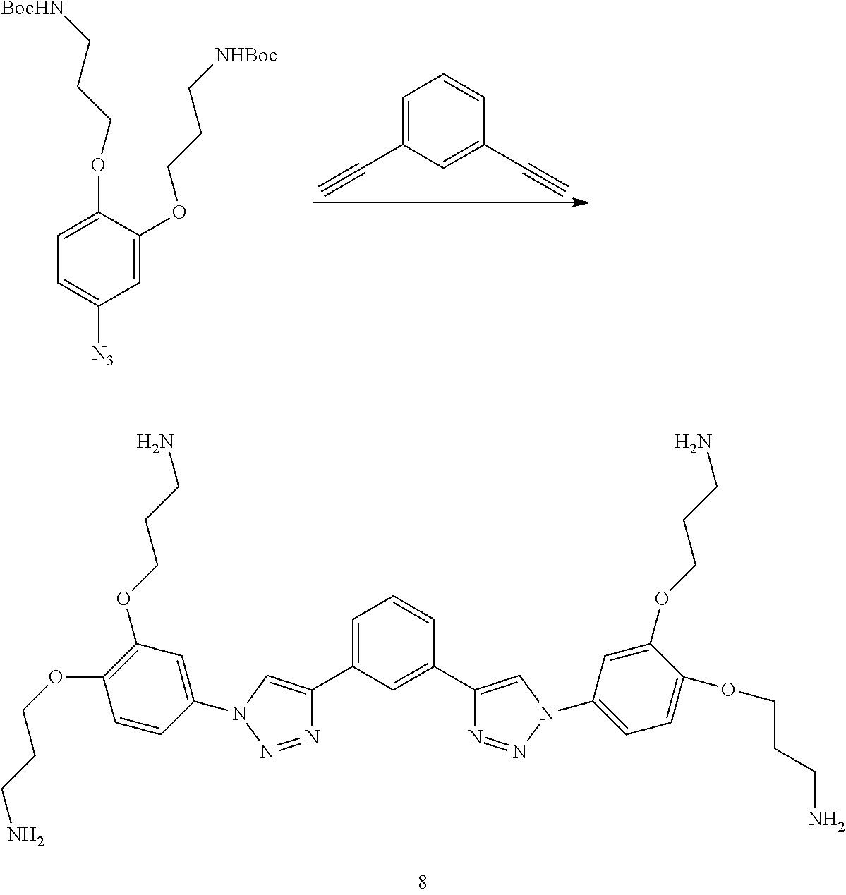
C1=C(OCCC[NHBoc])C(OCCC[BocHN])=CC=C1[N3].C1=C(C#C)C=C(C#C)C=C1.C1=C(C2=CN(C3=CC(OCCCN)=C(OCCCN)C=C3)N=N2)C=C(C2=CN(C3=CC=C(OCCCN)C(OCCCN)=C3)N=N2)C=C1
